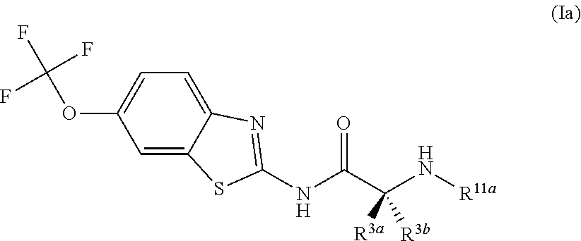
C1=C2C(=CC=C1OC(F)(F)F)N=C(NC(=O)C([R3a])([R3b])N[R11a])S2
